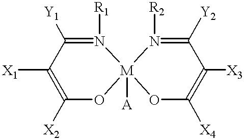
C1([Y1])=N([R1])[M]2([A])(OC([X2])=C1[X1])OC([X4])=C([X3])C([Y2])=N2[R2]
